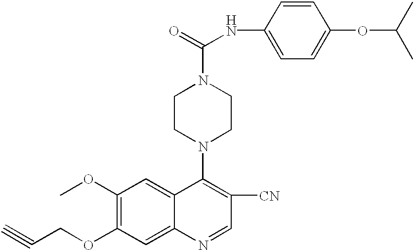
C1(OC)=C(OCC#C)C=C2C(=C1)C(N1CCN(C(=O)NC3=CC=C(OC(C)C)C=C3)CC1)=C([CN])C=N2
